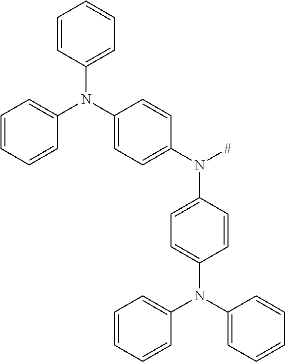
C1(N(C2=CC=CC=C2)C2=CC=CC=C2)=CC=C(N([#])C2=CC=C(N(C3=CC=CC=C3)C3=CC=CC=C3)C=C2)C=C1
